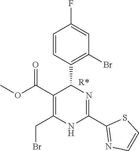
COC(C1=C(CBr)NC(C2=NC=CS2)=NC1C1=C(Br)C=C(F)C=C1)=O
